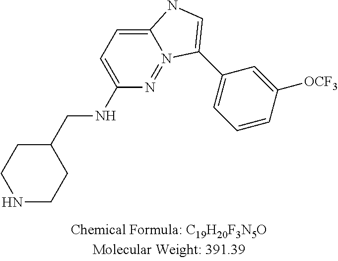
C1C(CNC2=CC=C3N(=N2)C(C2=CC=CC([OCF3])=C2)=CN3)CCNC1
